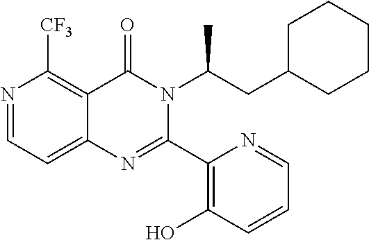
N1=CC=C2C(=C1[CF3])C(=O)N(C(CC1CCCCC1)C)C(C1=C(O)C=CC=N1)=N2
